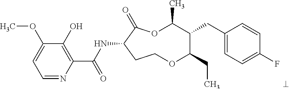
C1=NC(C(NC2C(=O)OC(C)C(CC3=CC=C(F)C=C3)C(CC)OCC2)=O)=C(O)C(OC)=C1
